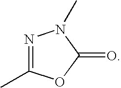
N1=C(C)OC(=O)N1C
